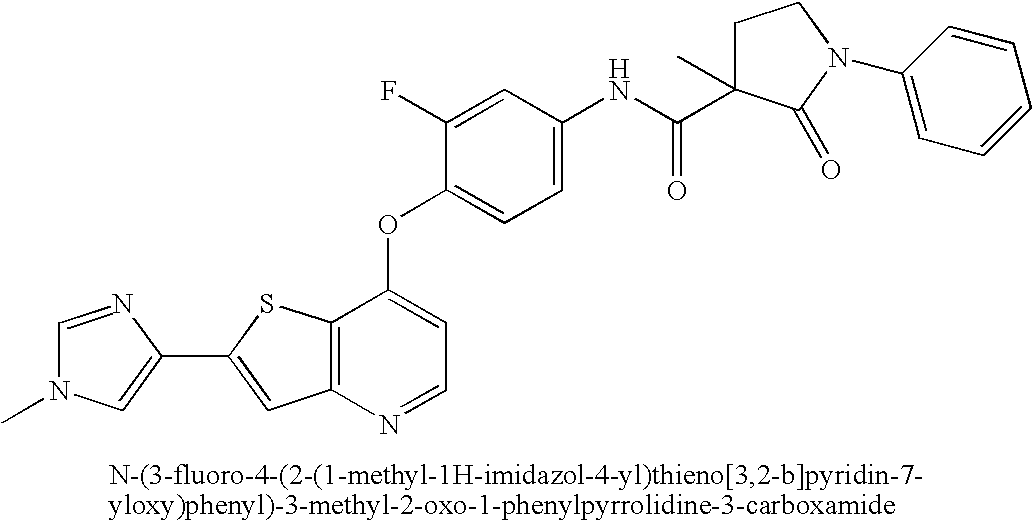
C12=C(N=CC=C1OC1=CC=C(NC(=O)C3(C)CCN(C4=CC=CC=C4)C3=O)C=C1F)C=C(C1=CN(C)C=N1)S2
